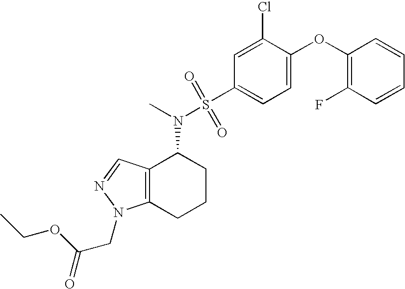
C1(OC2=CC=C(S(N(C)C3C4=C(CCC3)N(CC(=O)OCC)N=C4)(=O)=O)C=C2Cl)=C(F)C=CC=C1
